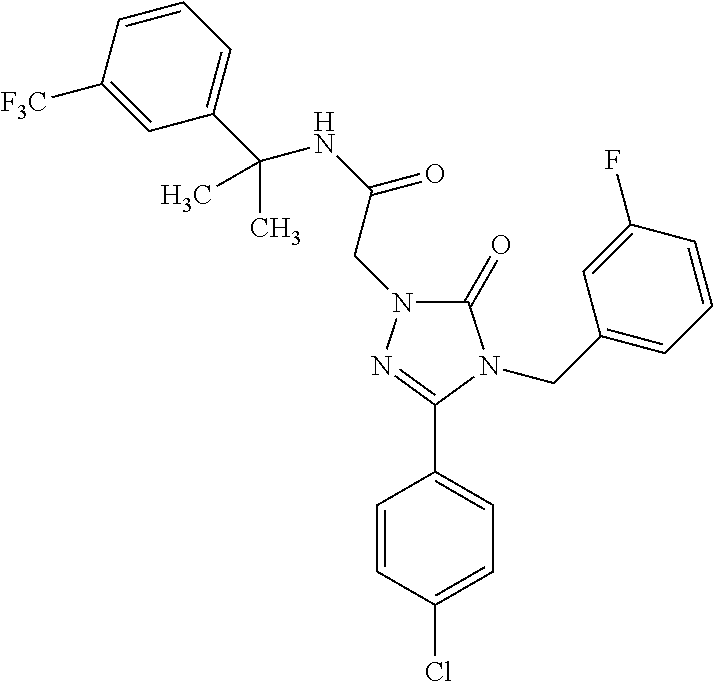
C1(Cl)=CC=C(C2=NN(CC(NC(C)(C3=CC=CC([F3C])=C3)C)=O)C(=O)N2CC2=CC=CC(F)=C2)C=C1
